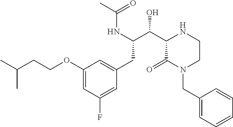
C1(OCCC(C)C)=CC(F)=CC(CC(C(C2C(=O)N(CC3=CC=CC=C3)CCN2)O)NC(C)=O)=C1
